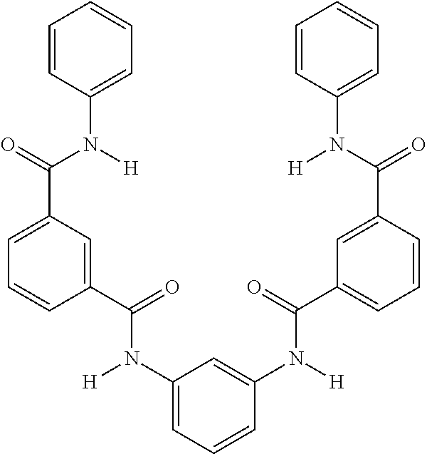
C1=CC(N(C(=O)C2=CC=CC(C(=O)N(C3=CC=CC(N([H])C(=O)C4=CC=CC(C(N([H])C5=CC=CC=C5)=O)=C4)=C3)[H])=C2)[H])=CC=C1
